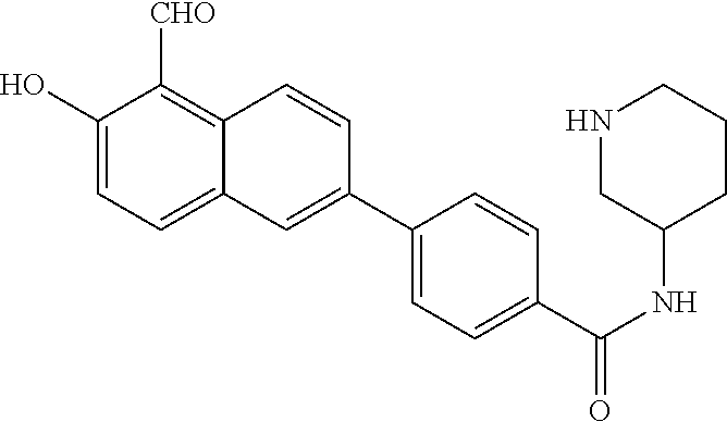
C1(O)=CC=C2C(=C1[CHO])C=CC(C1=CC=C(C(NC3CCCNC3)=O)C=C1)=C2
